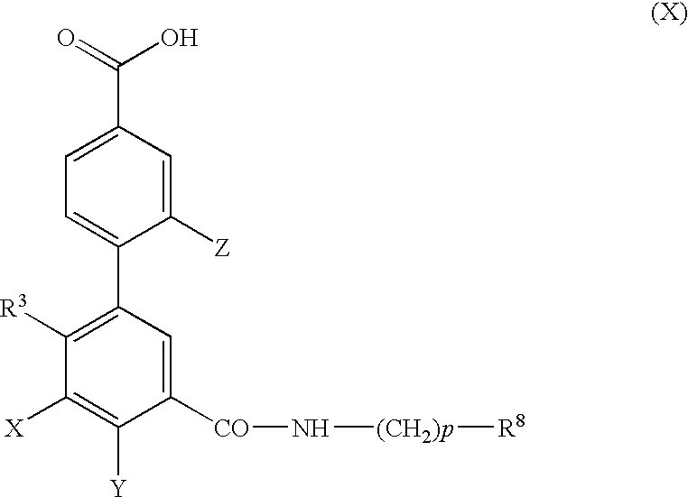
C1=C(C(=O)O)C=C([Z])C(C2=C([R3])C([X])=C([Y])C([CO]N[(CH2)p][R8])=C2)=C1
